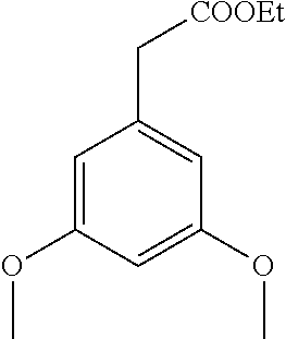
C1=C(OC)C=C(OC)C=C1C[COOEt]
